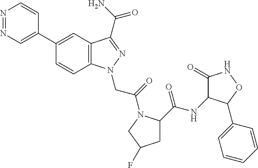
N1=NC=C(C2=CC3=C(C=C2)N(CC(=O)N2C(C(=O)NC4C(=O)NOC4C4=CC=CC=C4)CC(F)C2)N=C3C(=O)N)C=C1
